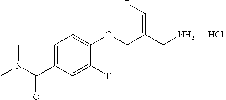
C1=C(C(N(C)C)=O)C=C(F)C(OCC(CN)=CF)=C1.[HCl]
